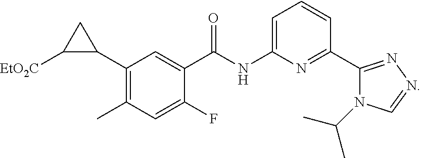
C1(C2C([EtO2C])C2)=C(C)C=C(F)C(C(NC2=CC=CC(C3=NN=CN3C(C)C)=N2)=O)=C1
